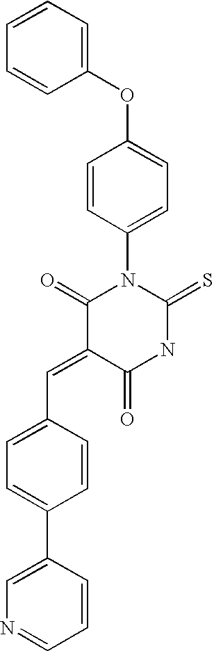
C1(OC2=CC=C(N3C(=O)C(=CC4=CC=C(C5=CN=CC=C5)C=C4)C(=O)NC3=S)C=C2)=CC=CC=C1
